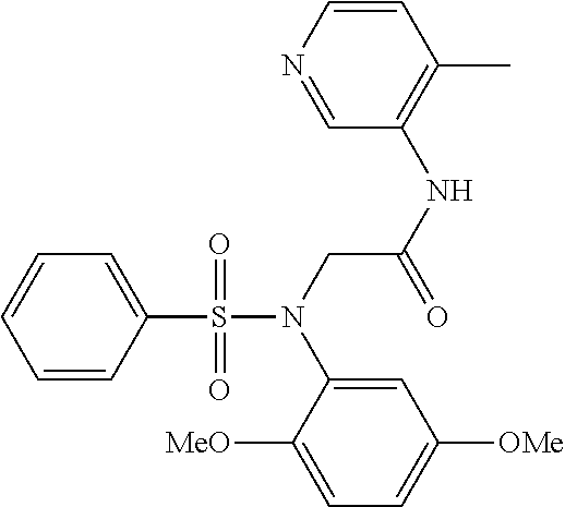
C1=C(S(=O)(=O)N(CC(NC2=C(C)C=CN=C2)=O)C2=CC([OMe])=CC=C2[MeO])C=CC=C1
